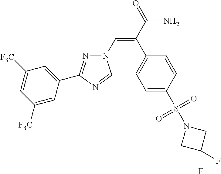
N1(C=C(C(=O)N)C2=CC=C(S(N3CC(F)(F)C3)(=O)=O)C=C2)N=C(C2=CC([F3C])=CC([F3C])=C2)N=C1
